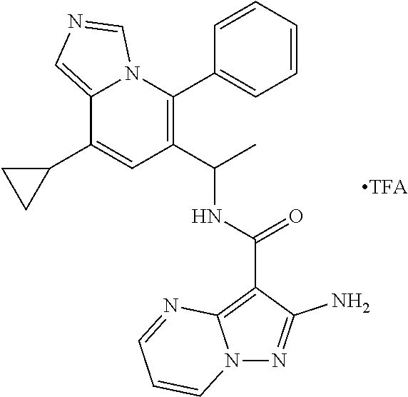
C12=CN=CN1C(C1=CC=CC=C1)=C(C(C)NC(C1=C3N(N=C1N)C=CC=N3)=O)C=C2C1CC1
